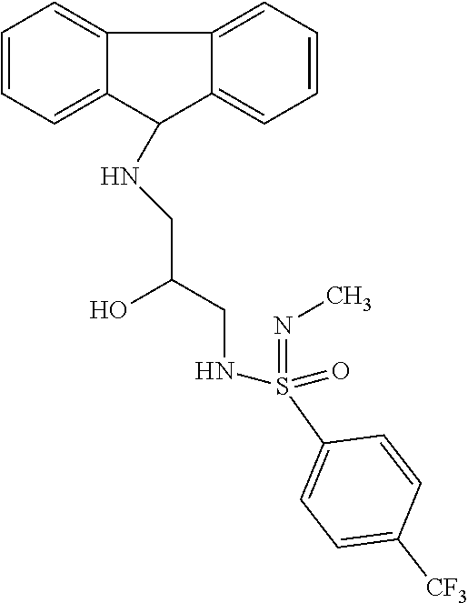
C1(NCC(O)CNS(=NC)(=O)C2=CC=C([CF3])C=C2)C2=CC=CC=C2C2=CC=CC=C12
